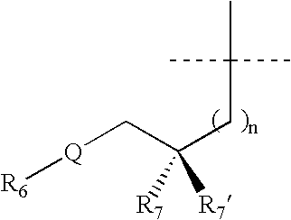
[R6][Q]CC(CC(C)(C)C)([R7])[R7]
